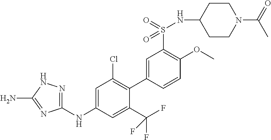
C1(NC2=CC(Cl)=C(C3=CC(S(=O)(NC4CCN(C(=O)C)CC4)=O)=C(OC)C=C3)C(C(F)(F)F)=C2)=NNC(N)=N1
